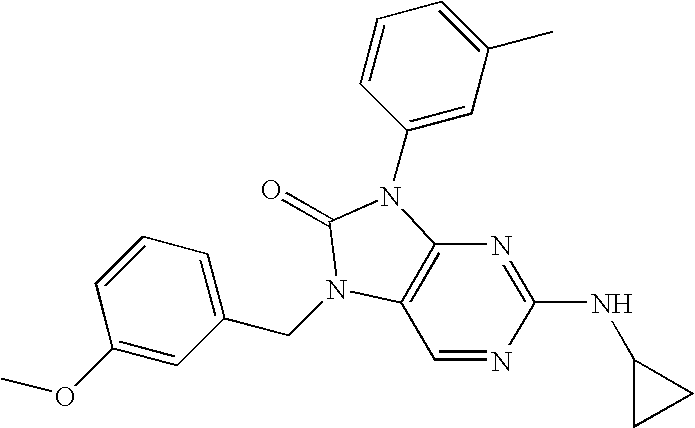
C1=NC(NC2CC2)=NC2=C1N(CC1=CC=CC(OC)=C1)C(=O)N2C1=CC(C)=CC=C1
